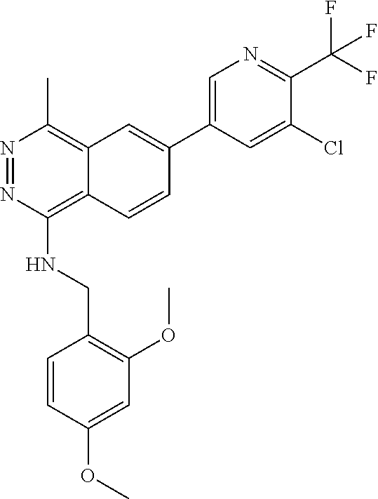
O(C)C1=CC(OC)=C(CNC2=C3C(=C(C)N=N2)C=C(C2=CN=C(C(F)(F)F)C(Cl)=C2)C=C3)C=C1
